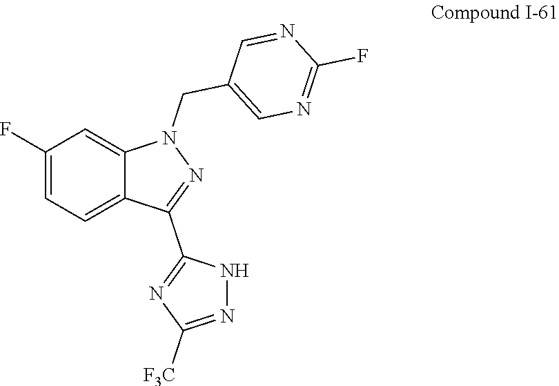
C1(CN2N=C(C3=NC([F3C])=NN3)C3=CC=C(F)C=C23)=CN=C(F)N=C1
